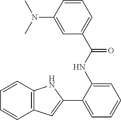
C1=CC2=C(C=C1)NC(C1=CC=CC=C1NC(C1=CC=CC(N(C)C)=C1)=O)=C2
